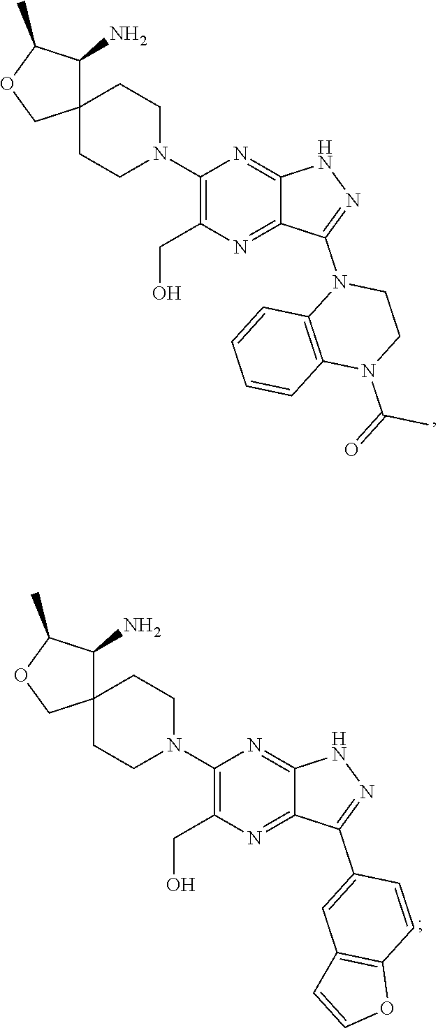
C12=NC(CO)=C(N3CCC4(CC3)C(N)C(C)OC4)N=C1NN=C2N1C2=C(N(C(=O)C)CC1)C=CC=C2.C12=NC(CO)=C(N3CCC4(CC3)C(N)C(C)OC4)N=C1NN=C2C1=CC2=C(C=C1)OC=C2
